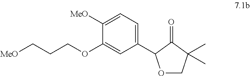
[MeO]CCCOC1=CC(C2OCC(C)(C)C2=O)=CC=C1[MeO]
